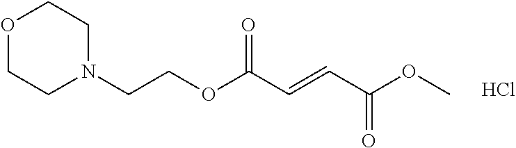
Cl.COC(C=CC(OCCN1CCOCC1)=O)=O
